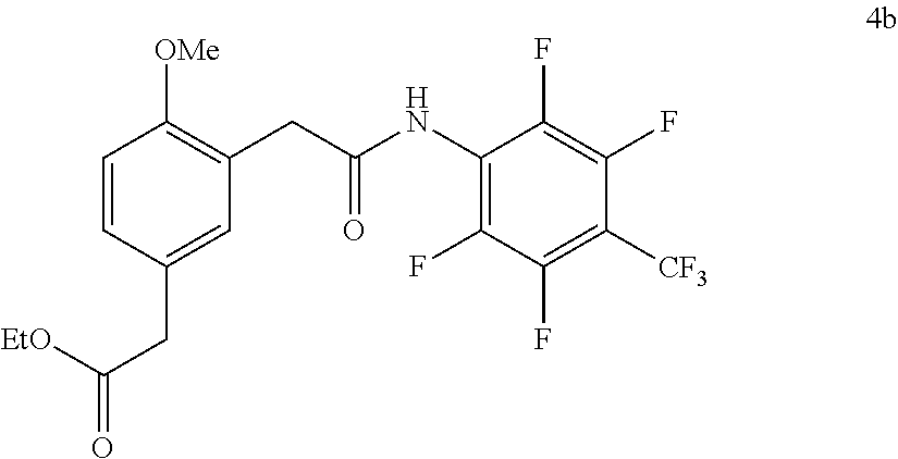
C1=CC(CC(=O)[EtO])=CC(CC(NC2=C(F)C(F)=C([CF3])C(F)=C2F)=O)=C1[OMe]
